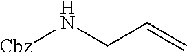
[Cbz]NCC=C
